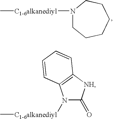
N1([C1-6alkanediyl]C)CCCCCC1.[C1-6alkanediyl](C)N1C(=O)[NH]C2=C1C=CC=C2
